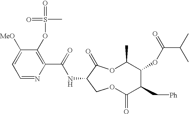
N(C(C1=C(OS(=O)(C)=O)C([MeO])=CC=N1)=O)C1C(=O)OC(C)C(OC(C(C)C)=O)C(C[Ph])C(=O)OC1
